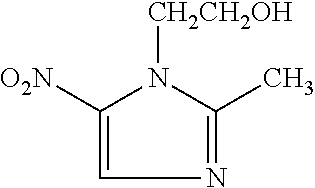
C1=C([O2N])N([CH2CH2OH])C(C)=N1
